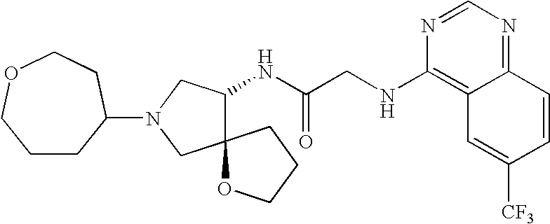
N(CC(NC1C2(CN(C3CCCOCC3)C1)OCCC2)=O)C1=C2C(=NC=N1)C=CC([CF3])=C2
